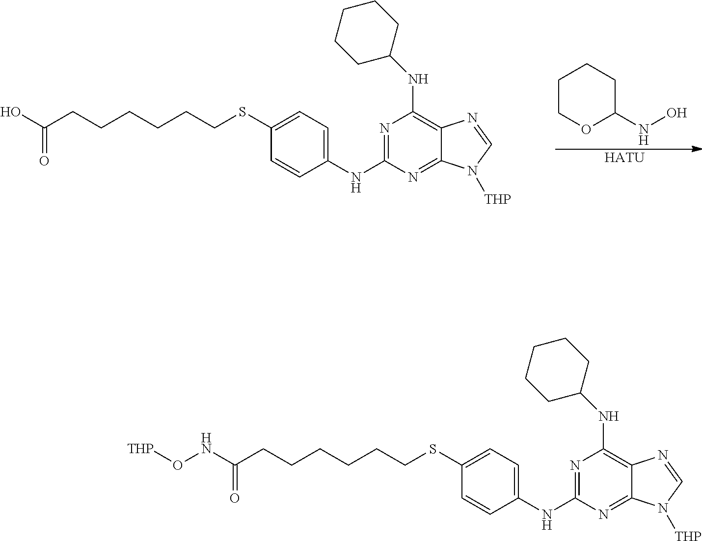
[HATU].C1COC(NO)CC1.C1=C(NC2=NC(NC3CCCCC3)=C3C(=N2)N([THP])C=N3)C=CC(SCCCCCCC(O)=O)=C1.C1=C(NC2=NC(NC3CCCCC3)=C3C(=N2)N([THP])C=N3)C=CC(SCCCCCCC(NO[THP])=O)=C1
